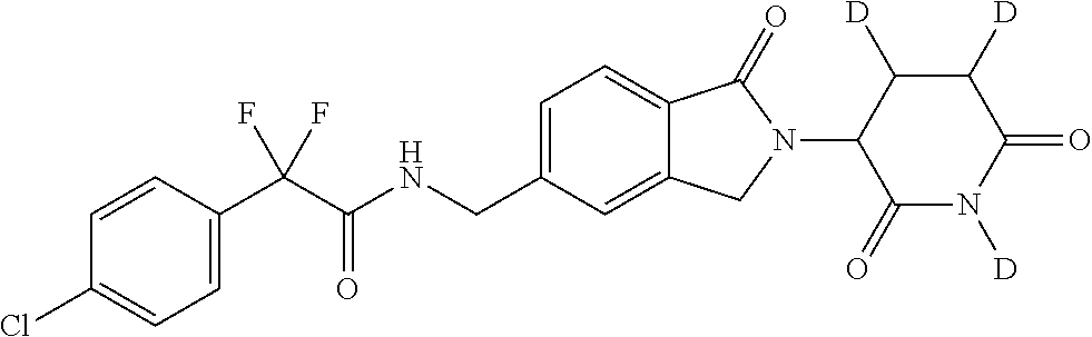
C1=CC(C(C(NCC2=CC=C3C(=C2)CN(C2C(=O)N([D])C(=O)C([D])C2[D])C3=O)=O)(F)F)=CC=C1Cl
